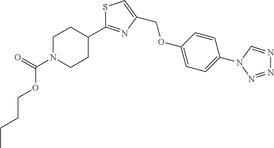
C1(C2=NC(COC3=CC=C(N4C=NN=N4)C=C3)=CS2)CCN(C(=O)OCCCC)CC1
